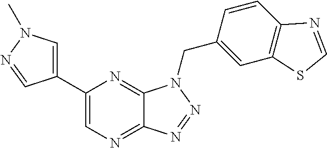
C1=C(C2=CN=C3C(=N2)N(CC2=CC4=C(C=C2)N=CS4)N=N3)C=NN1C
